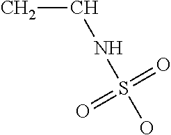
CCNS(=O)(=O)O
